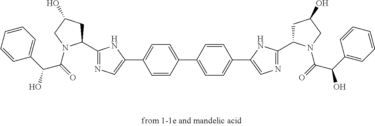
C1=CC=CC=C1C(O)C(=O)N1C(C2=NC=C(C3=CC=C(C4=CC=C(C5=CN=C(C6CC(O)CN6C(=O)C(C6=CC=CC=C6)O)N5)C=C4)C=C3)N2)CC(O)C1
